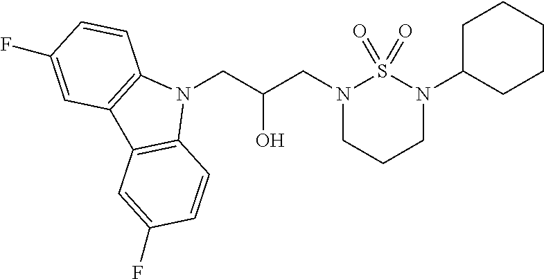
N1(CC(CN2CCCN(C3CCCCC3)S2(=O)=O)O)C2=C(C3=C1C=CC(F)=C3)C=C(F)C=C2
